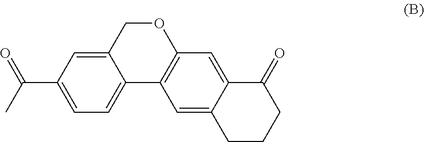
C1=C2COC3=C(C2=CC=C1C(C)=O)C=C1C(=C3)C(=O)CCC1
